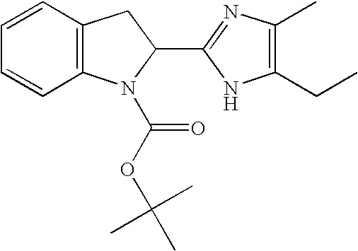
C12=C(C=CC=C1)CC(C1=NC(C)=C(CC)N1)N2C(OC(C)(C)C)=O
